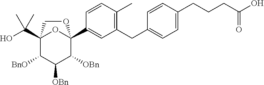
C12(C(O)(C)C)C([BnO])C([OBn])C([OBn])C(C3=CC(CC4=CC=C(CCCC(O)=O)C=C4)=C(C)C=C3)(O1)OC2
